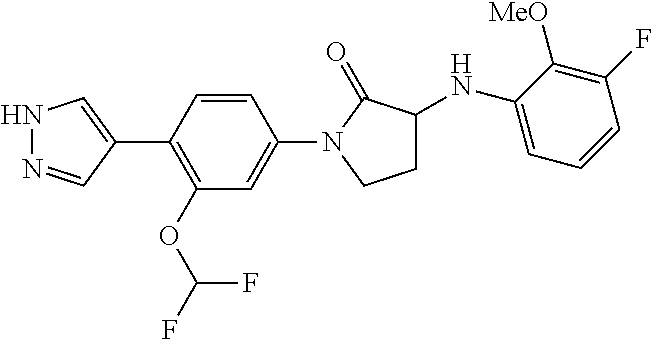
N1N=CC(C2=C(OC(F)F)C=C(N3CCC(NC4=CC=CC(F)=C4[MeO])C3=O)C=C2)=C1
